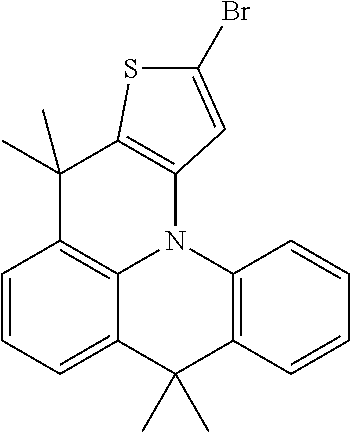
C1=CC=C2C3=C1C(C)(C)C1=C(N3C3=C(C2(C)C)C=CC=C3)C=C(Br)S1
